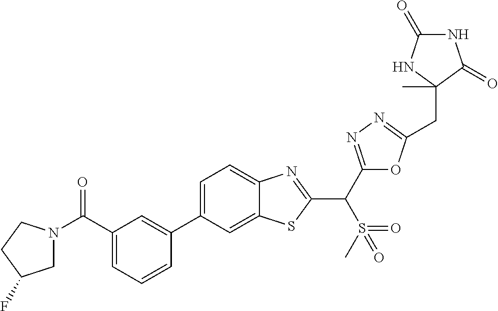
C1=CC=C(C(=O)N2CC(F)CC2)C=C1C1=CC=C2C(=C1)SC(C(C1=NN=C(CC3(C)NC(=O)NC3=O)O1)S(C)(=O)=O)=N2
